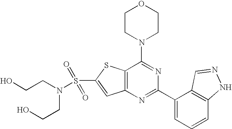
C1CN(C2=NC(C3=CC=CC4=C3C=NN4)=NC3=C2SC(S(=O)(=O)N(CCO)CCO)=C3)CCO1
